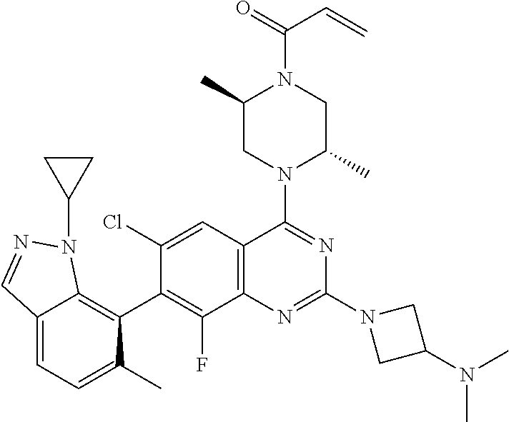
C12=CC=C(C)C(C3=C(F)C4=C(C=C3Cl)C(N3C(C)CN(C(=O)C=C)C(C)C3)=NC(N3CC(N(C)C)C3)=N4)=C1N(C1CC1)N=C2
